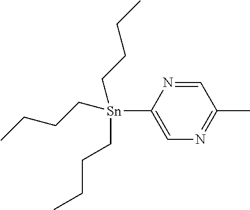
C1=NC([Sn](CCCC)(CCCC)CCCC)=CN=C1C
